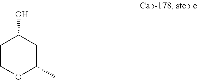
C1COC(C)CC1O
